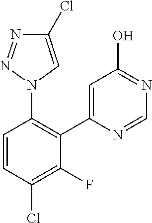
C1=CC(Cl)=C(F)C(C2=CC(O)=NC=N2)=C1N1C=C(Cl)N=N1
